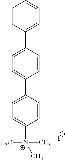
C1=CC(C2=CC=C(C3=CC=C([N+](C)(C)C)C=C3)C=C2)=CC=C1.[I-]
